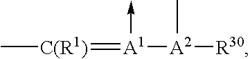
C[C(R1)]=[A1]([A2]([R30])C)->C
